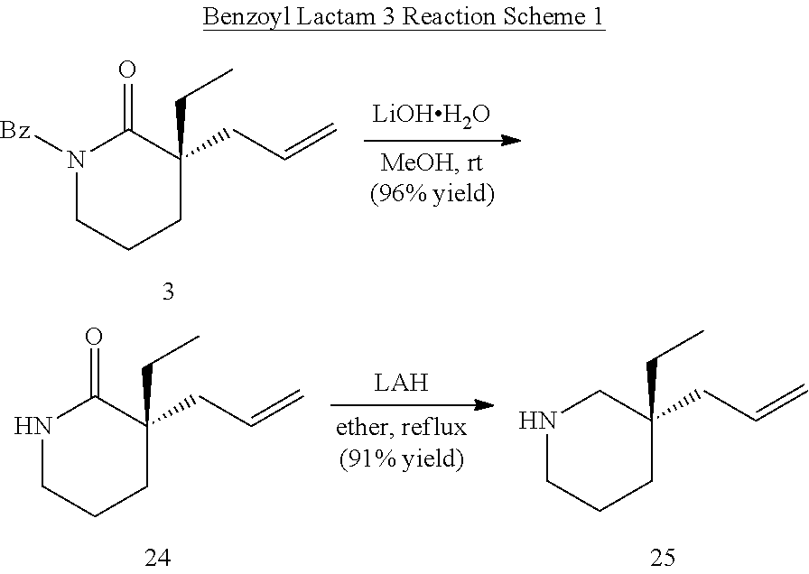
[LiOHH2O].N1([Bz])CCCC(CC)(CC=C)C1=O.[LAH].N1CCCC(CC)(CC=C)C1=O.N1CCCC(CC)(CC=C)C1
